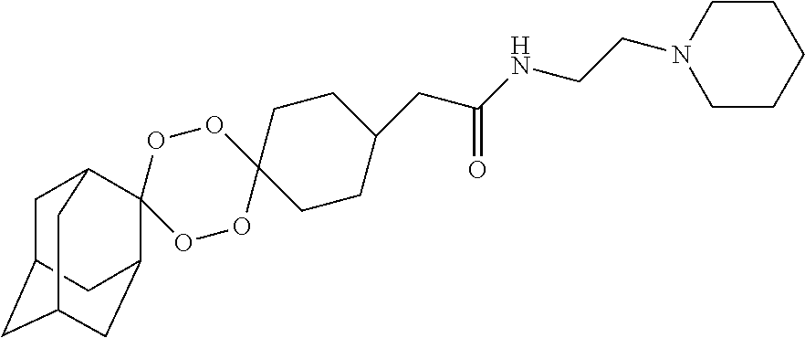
O1OC2(OOC13C1CC4CC(CC3C4)C1)CCC(CC(NCCN1CCCCC1)=O)CC2
